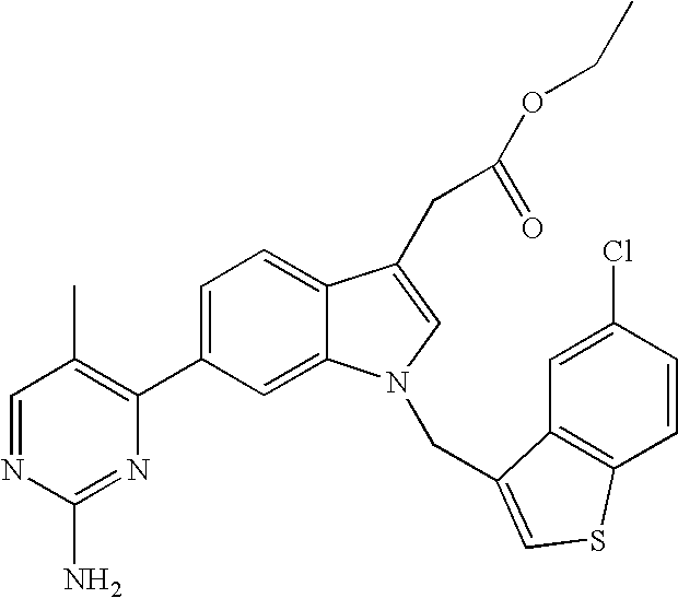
C1=C(C2=C(C)C=NC(N)=N2)C=C2C(=C1)C(CC(OCC)=O)=CN2CC1=CSC2=C1C=C(Cl)C=C2
